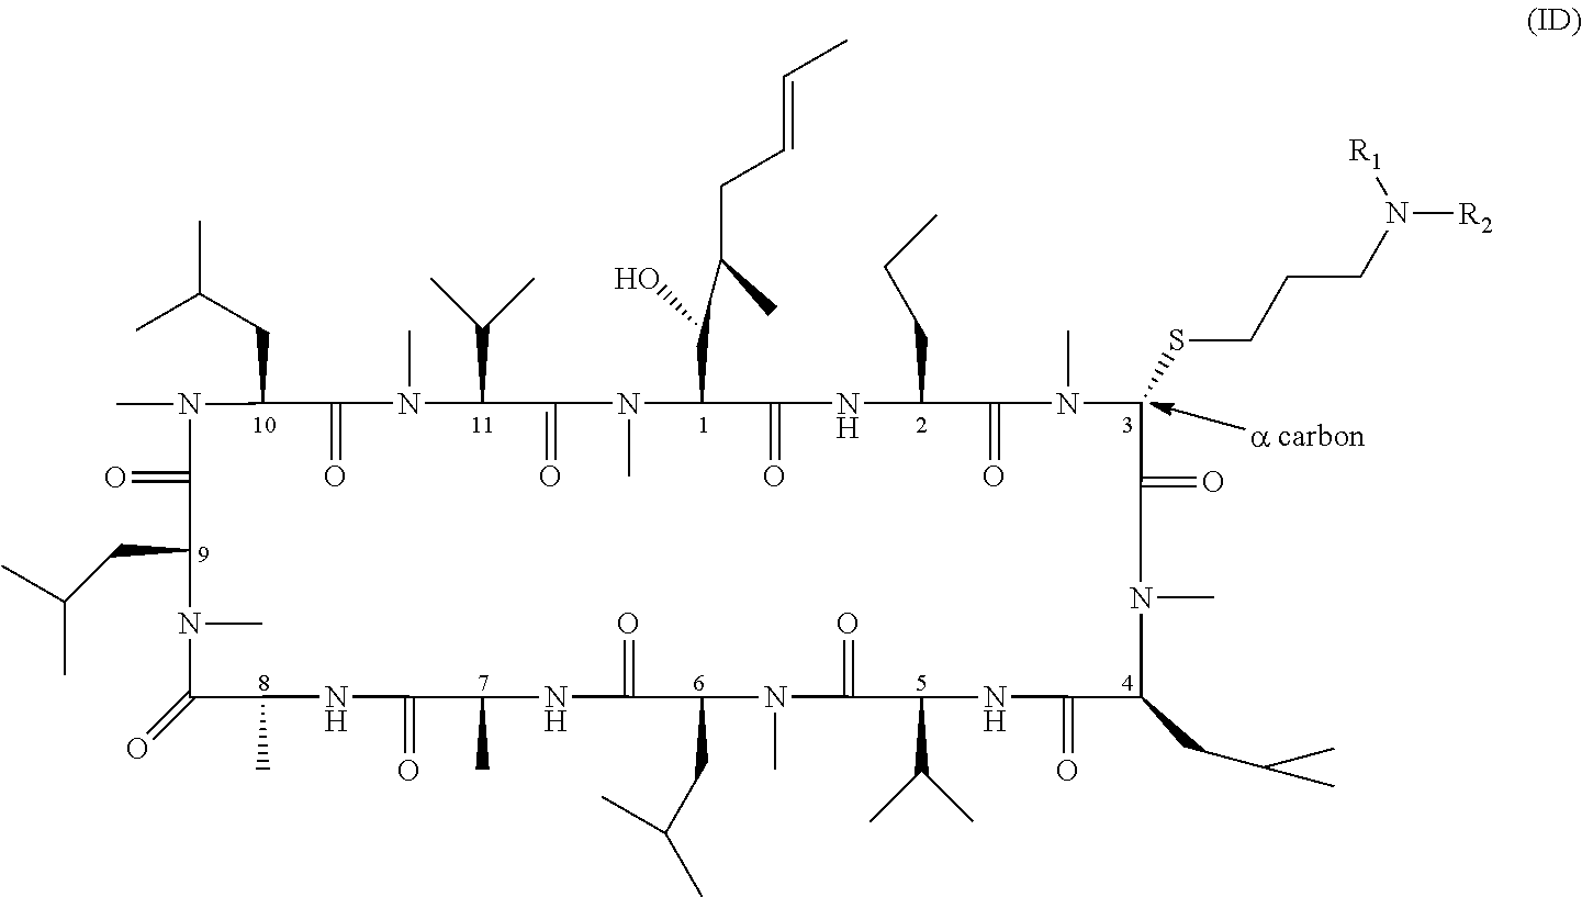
CN1C(=O)C(CC(C)C)N(C)C(=O)C(C)NC(=O)C(C)NC(=O)C(CC(C)C)N(C)C(=O)C(C(C)C)NC(=O)C(CC(C)C)N(C)C(=O)C(SCCCN([R2])[R1])N(C)C(=O)C(CCC)NC(=O)C(C(C(C)CC=CC)O)N(C)C(=O)C(C(C)C)N(C)C(=O)C1CC(C)C
